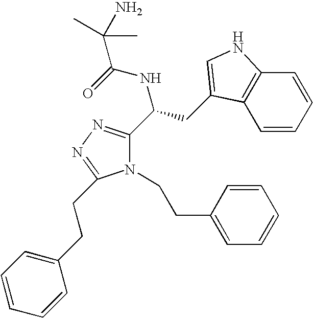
N1(CCC2=CC=CC=C2)C(C(CC2=CNC3=C2C=CC=C3)NC(=O)C(N)(C)C)=NN=C1CCC1=CC=CC=C1
